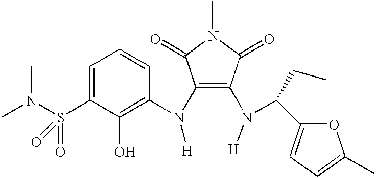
C1(N([H])C2=C(O)C(S(N(C)C)(=O)=O)=CC=C2)=C(N([H])C(C2=CC=C(C)O2)CC)C(=O)N(C)C1=O
